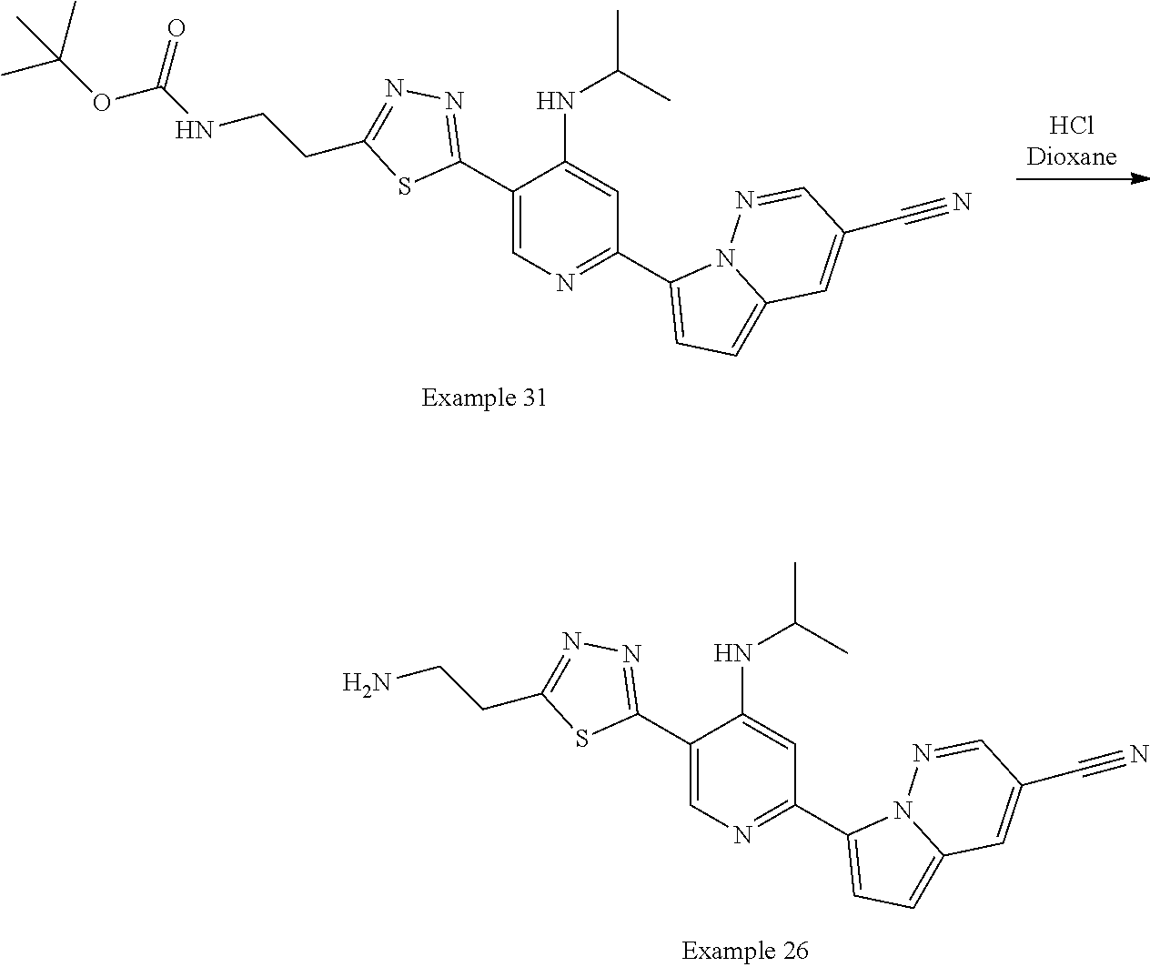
C1(C2=NN=C(CCN)S2)=CN=C(C2=CC=C3N2N=CC(C#N)=C3)C=C1NC(C)C.[HClDioxane].C1(C2=NN=C(CCNC(=O)OC(C)(C)C)S2)=CN=C(C2=CC=C3N2N=CC(C#N)=C3)C=C1NC(C)C
